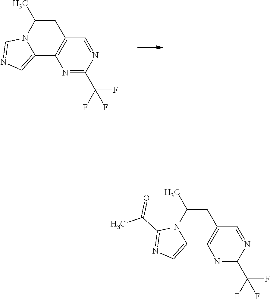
C1C(C)N2C(=CN=C2)C2=C1C=NC(C(F)(F)F)=N2.C1C(C)N2C(=CN=C2C(C)=O)C2=C1C=NC(C(F)(F)F)=N2
